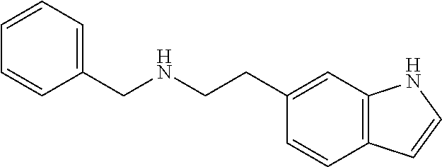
C12=C(C=CC(CCNCC3=CC=CC=C3)=C1)C=CN2
